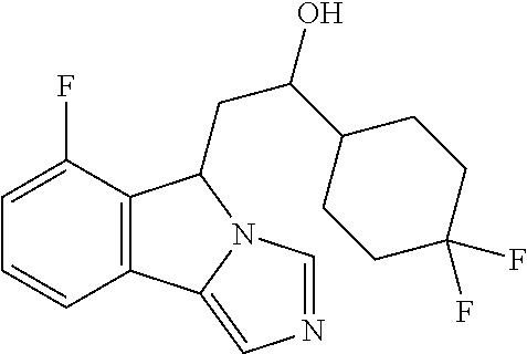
C1(F)=CC=CC2=C1C(CC(C1CCC(F)(F)CC1)O)N1C2=CN=C1
